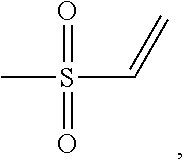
CS(=O)(=O)C=C
